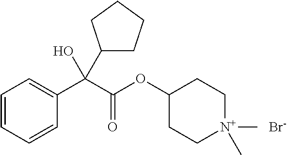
C1=CC=CC(C(C(OC2CC[N+](C)(C)CC2)=O)(C2CCCC2)O)=C1.[Br-]
